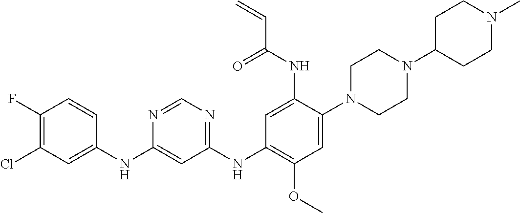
C1(NC2=CC(Cl)=C(F)C=C2)=CC(NC2=C(OC)C=C(N3CCN(C4CCN(C)CC4)CC3)C(NC(C=C)=O)=C2)=NC=N1
